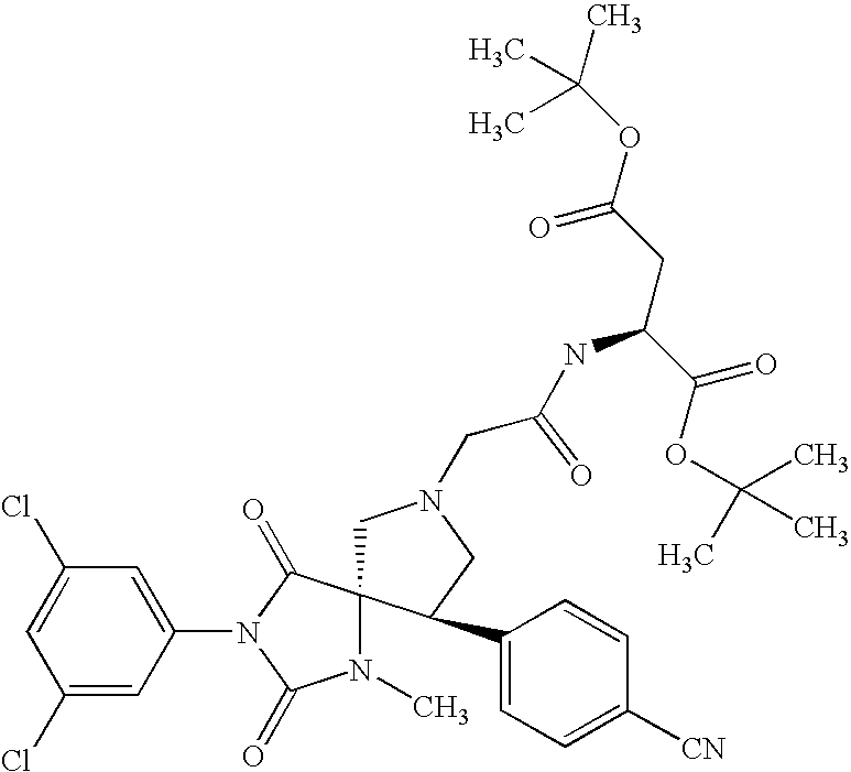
C1=C(Cl)C=C(N2C(=O)C3(N(C)C2=O)CN(CC(=O)NC(CC(OC(C)(C)C)=O)C(=O)OC(C)(C)C)CC3C2=CC=C([CN])C=C2)C=C1Cl
